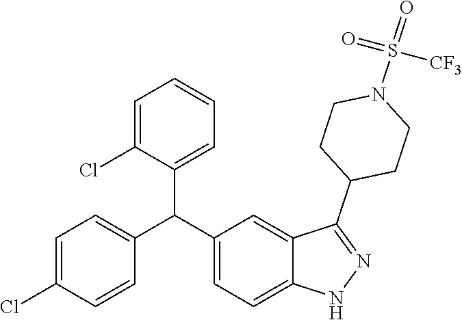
C1=C(Cl)C=CC(C(C2=CC=C3C(=C2)C(C2CCN(S(=O)(=O)[CF3])CC2)=NN3)C2=CC=CC=C2Cl)=C1
